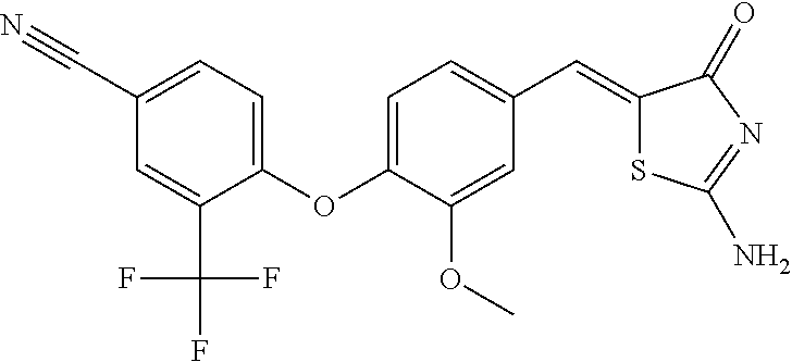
C1(C#N)=CC=C(OC2=CC=C(C=C3SC(N)=NC3=O)C=C2OC)C(C(F)(F)F)=C1
